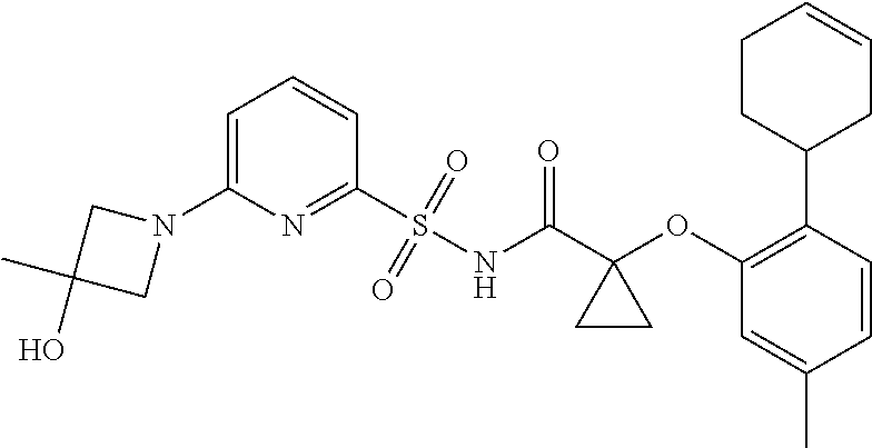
N1(C2=CC=CC(S(=O)(=O)NC(C3(OC4=C(C5CC=CCC5)C=CC(C)=C4)CC3)=O)=N2)CC(O)(C)C1
